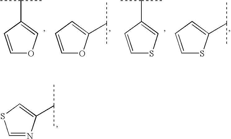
C1=CC(C(C)C)=CO1.C1=CC=C(C(C)C)O1.C1=CC(C(C)C)=CS1.C1=CC=C(C(C)C)S1.C1=NC(C(C)C)=CS1
